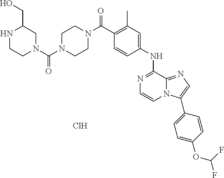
C(C1=C(C)C=C(NC2=NC=CN3C2=NC=C3C2=CC=C(OC(F)F)C=C2)C=C1)(=O)N1CCN(C(=O)N2CCNC(CO)C2)CC1.Cl
